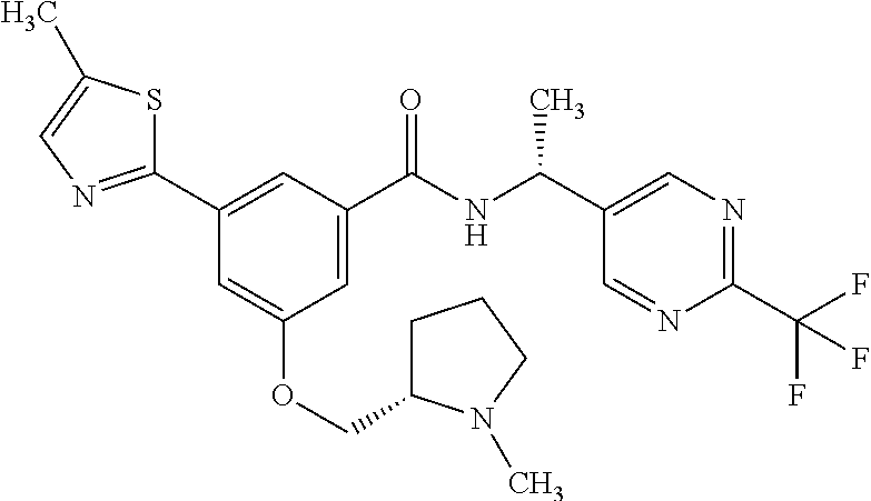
C1(C2=CC(C(NC(C3=CN=C(C(F)(F)F)N=C3)C)=O)=CC(OCC3CCCN3C)=C2)=NC=C(C)S1
